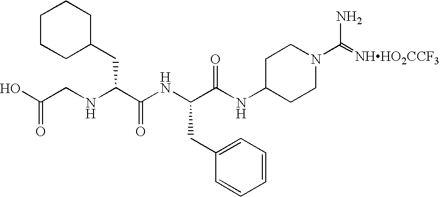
C1CCC(CC(NCC(O)=O)C(NC(C(NC2CCN(C(=[NHHO2CCF3])N)CC2)=O)CC2=CC=CC=C2)=O)CC1
